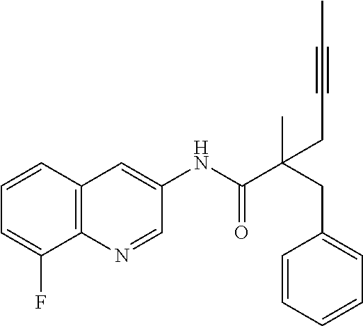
C12=C(C=CC=C1F)C=C(NC(=O)C(CC1=CC=CC=C1)(C)CC#CC)C=N2
